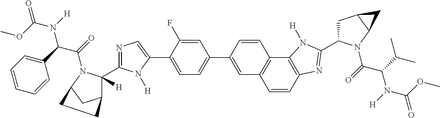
C1=CC2=C(C3=C1C=C(C1=CC=C(C4=CN=C(C5([H])C6CC(N5C(=O)C(C5=CC=CC=C5)N([H])C(OC)=O)CC6)N4[H])C(F)=C1)C=C3)N([H])C(C1CC3C(N1C(=O)C(C(C)C)N([H])C(OC)=O)C3)=N2
